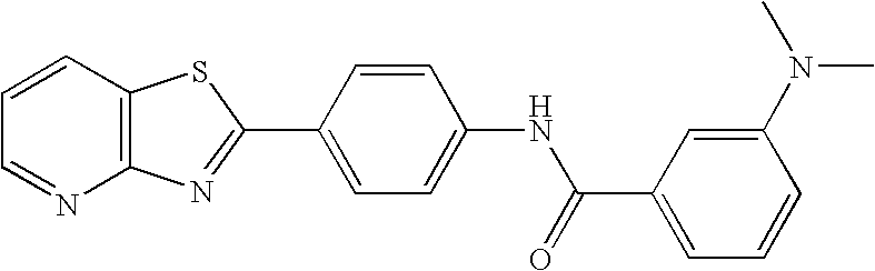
C12=C(C=CC=N1)SC(C1=CC=C(NC(C3=CC=CC(N(C)C)=C3)=O)C=C1)=N2
